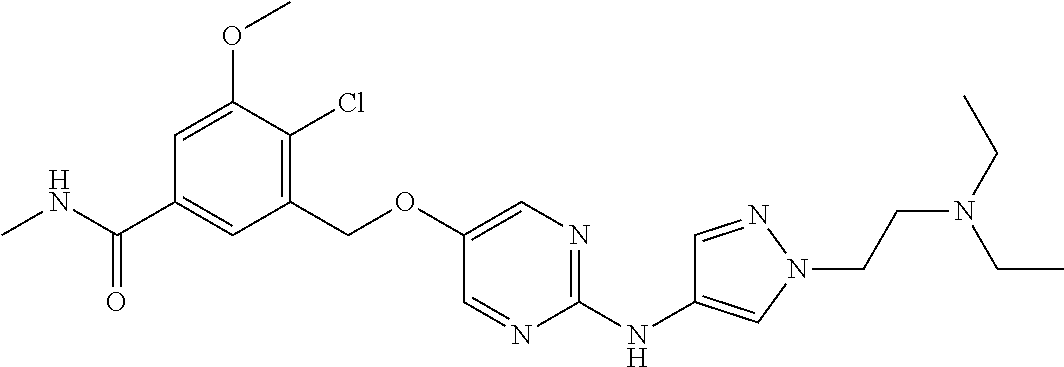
C1(COC2=CN=C(NC3=CN(CCN(CC)CC)N=C3)N=C2)=C(Cl)C(OC)=CC(C(NC)=O)=C1
